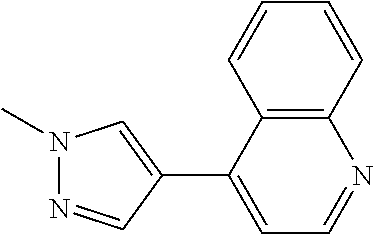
C12=C(C=CC=C1)N=CC=C2C1=CN(C)N=C1
